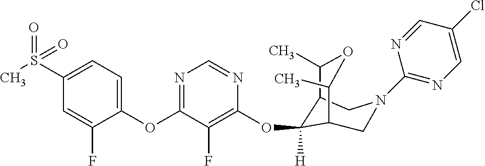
C1(OC2=NC=NC(OC3([H])C4C(C)OC(C)C3CN(C3=NC=C(Cl)C=N3)C4)=C2F)=CC=C(S(C)(=O)=O)C=C1F
